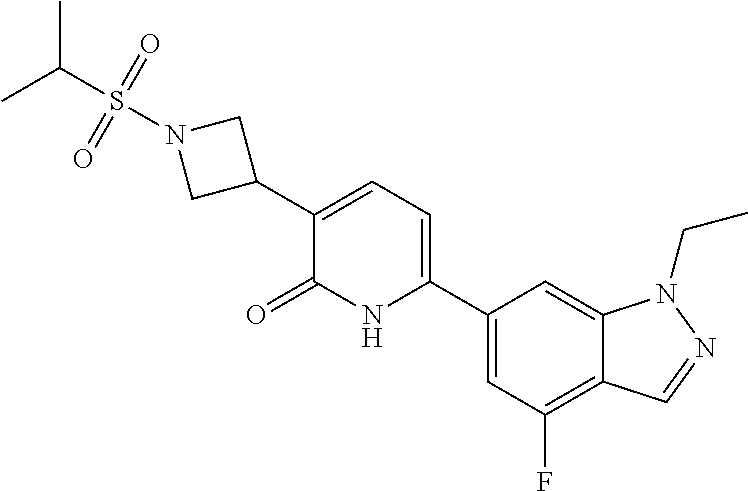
C1(C2=CC=C(C3CN(S(C(C)C)(=O)=O)C3)C(=O)N2)=CC(F)=C2C(=C1)N(CC)N=C2
